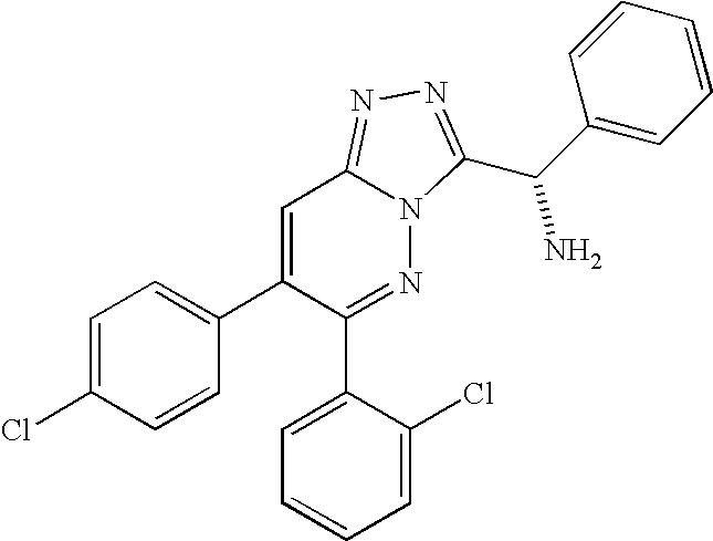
C1=C(Cl)C=CC(C2=CC3=NN=C(C(C4=CC=CC=C4)N)N3N=C2C2=CC=CC=C2Cl)=C1
